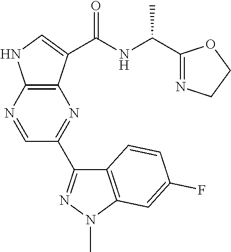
C12=C(C(C(NC(C3=NCCO3)C)=O)=CN1)N=C(C1=NN(C)C3=C1C=CC(F)=C3)C=N2
